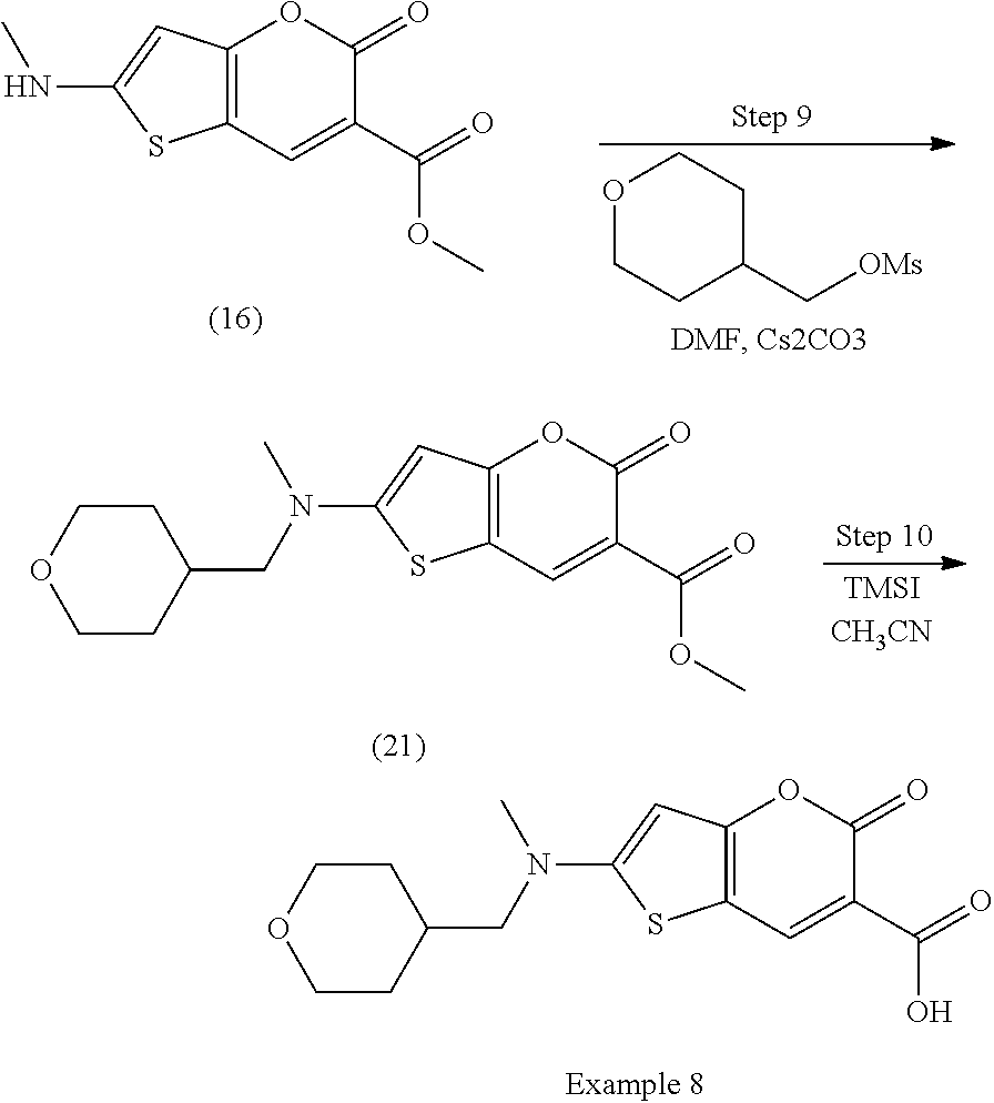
C12=C(C=C(C(=O)OC)C(=O)O1)SC(NC)=C2.O1CCC(C[OMs])CC1.C12=C(C=C(C(=O)O)C(=O)O1)SC(N(C)CC1CCOCC1)=C2.C12=C(C=C(C(=O)OC)C(=O)O1)SC(N(C)CC1CCOCC1)=C2
